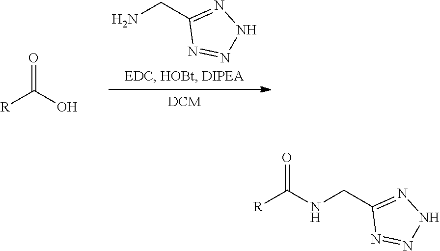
C(N)C1=NNN=N1.O=C(O)[R].O=C(NCC1=NNN=N1)[R]
